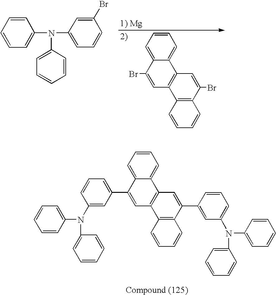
C1(N(C2=CC=CC(Br)=C2)C2=CC=CC=C2)=CC=CC=C1.C1=CC=C2C(=C1)C1=C(C=C2Br)C2=C(C=CC=C2)C(Br)=C1.C1=CC=C2C(=C1)C1=C(C=C2C2=CC=CC(N(C3=CC=CC=C3)C3=CC=CC=C3)=C2)C2=C(C(C3=CC(N(C4=CC=CC=C4)C4=CC=CC=C4)=CC=C3)=C1)C=CC=C2
